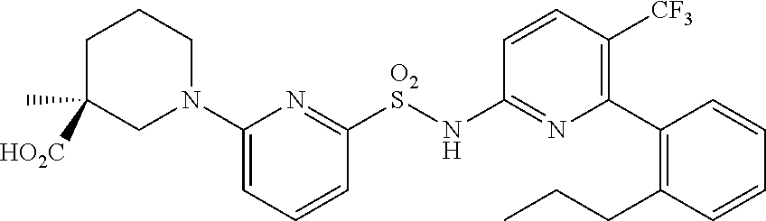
C1([HO2C])(C)CCCN(C2=CC=CC([O2S]NC3=NC(C4=C(CCC)C=CC=C4)=C([CF3])C=C3)=N2)C1
